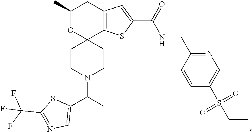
C1(C)OC2(C3=C(C1)C=C(C(=O)NCC1=NC=C(S(CC)(=O)=O)C=C1)S3)CCN(C(C1=CN=C(C(F)(F)F)S1)C)CC2
